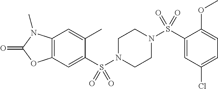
C1(C)=CC2=C(C=C1S(N1CCN(S(C3=CC(Cl)=CC=C3OC)(=O)=O)CC1)(=O)=O)OC(=O)N2C
